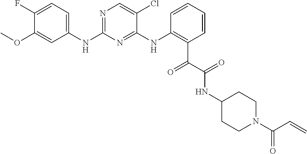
FC1=CC=C(NC2=NC=C(Cl)C(NC3=C(C(=O)C(=O)NC4CCN(C(C=C)=O)CC4)C=CC=C3)=N2)C=C1OC
